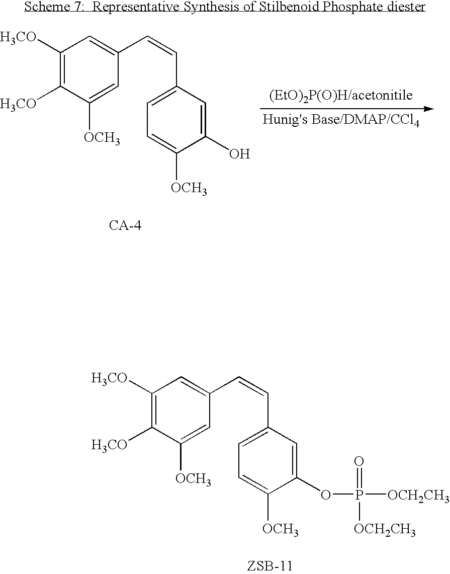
C1([H3CO])=C([H3CO])C([OCH3])=CC(C=CC2=CC=C([OCH3])C(OP([OCH2CH3])(=O)[OCH2CH3])=C2)=C1.C1([H3CO])=C([H3CO])C([OCH3])=CC(C=CC2=CC=C([OCH3])C(O)=C2)=C1
